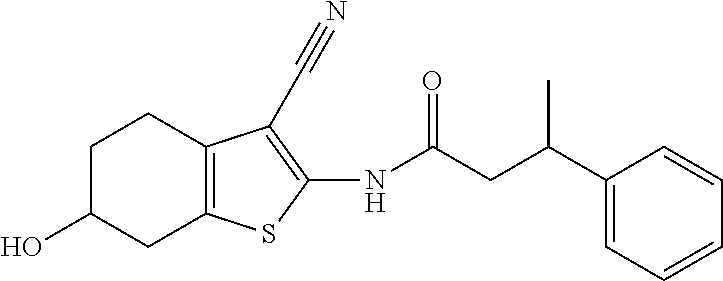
C1C(O)CC2=C(C1)C(C#N)=C(NC(CC(C1=CC=CC=C1)C)=O)S2
